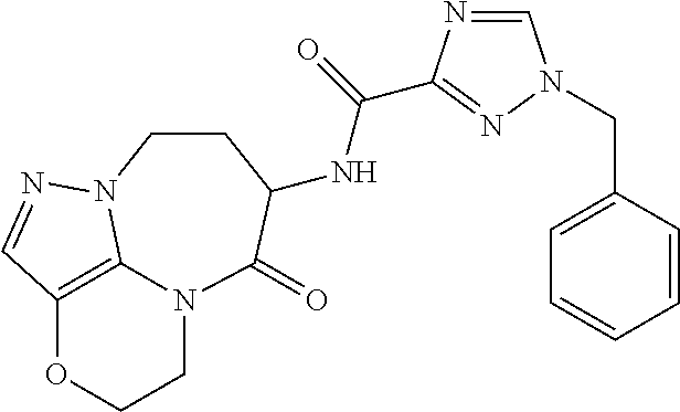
C1N2C3=C(OC1)C=NN3CCC(NC(=O)C1=NN(CC3=CC=CC=C3)C=N1)C2=O
